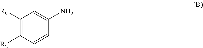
C1([R9])=C([R2])C=CC(N)=C1
